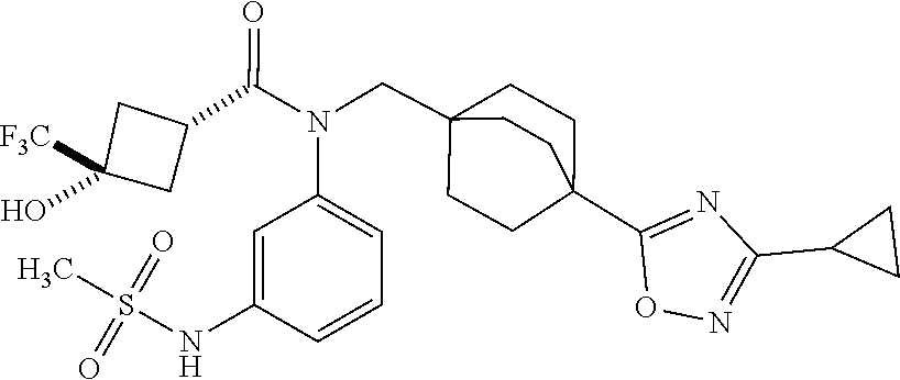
N(C(C1CC(O)([F3C])C1)=O)(CC12CCC(C3=NC(C4CC4)=NO3)(CC1)CC2)C1=CC=CC(NS(=O)(=O)C)=C1
